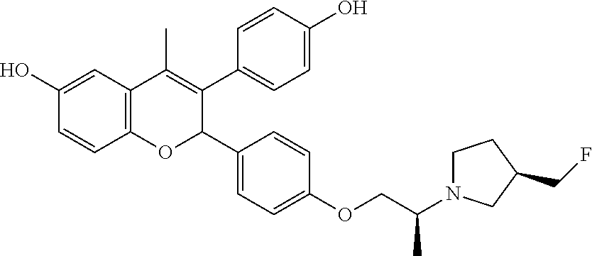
C12=C(C=C(O)C=C1)C(C)=C(C1=CC=C(O)C=C1)C(C1=CC=C(OCC(N3CCC(CF)C3)C)C=C1)O2
